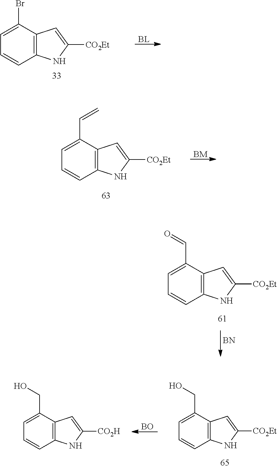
C12=C(C(C=C)=CC=C1)C=C([CO2Et])N2.[BM].[BL].C12=C(C(Br)=CC=C1)C=C([CO2Et])N2.[BO].C12=C(C(CO)=CC=C1)C=C([CO2Et])N2.C12=C(C(CO)=CC=C1)C=C([CO2H])N2.[BN].C12=C(C(C=O)=CC=C1)C=C([CO2Et])N2
